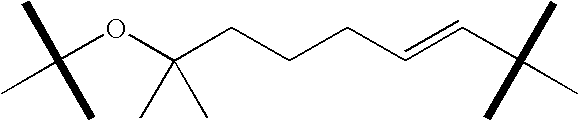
C(OC(CCCC=CC(C)(C)C)(C)C)(C)(C)C
